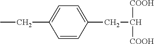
C1=CC(CC([COOH])[COOH])=CC=C1CC
